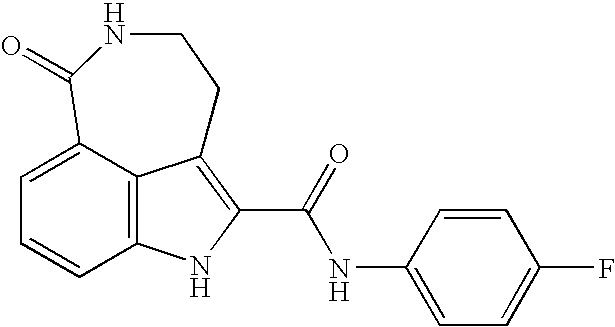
C12=C3C(=CC=C1)C(=O)NCCC3=C(C(NC1=CC=C(F)C=C1)=O)N2
